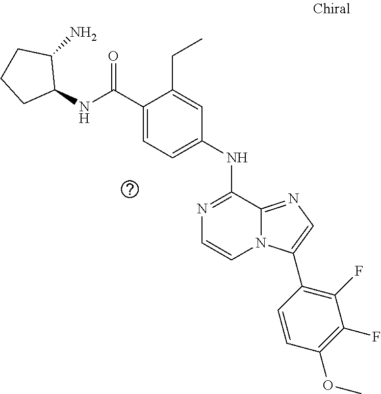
C(C1=CC=C(NC2=NC=CN3C2=NC=C3C2=C(F)C(F)=C(OC)C=C2)C=C1CC)(=O)NC1C(N)CCC1
